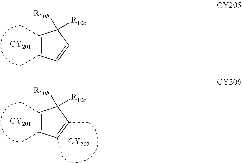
[CY201].C1(C)=C(C)C=CC1([R10c])[R10b].[CY201].[CY202].C1(C)=C(C)C(C)=C(C)C1([R10c])[R10b]
